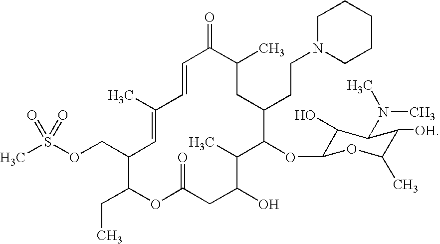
O(CC1C(CC)OC(=O)CC(O)C(C)C(OC2C(O)C(N(C)C)C([OH])C(C)O2)C(CCN2CCCCC2)CC(C)C(=O)C=CC(C)=C1)S(C)(=O)=O
